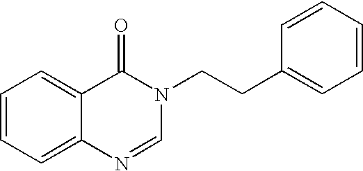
C1=CC=C2C(=C1)C(=O)N(CCC1=CC=CC=C1)C=N2
